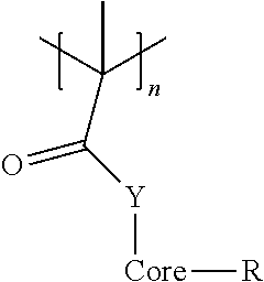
CC(C)(C)C([Y][Core][R])=O
